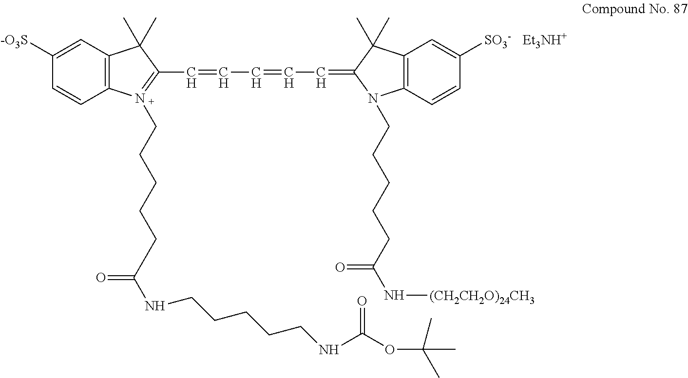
C1([-O3S])=CC2=C(C=C1)N(CCCCCC(NCCCCCNC(OC(C)(C)C)=O)=O)=C(C=CC=CC=C1N(CCCCCC(N[(CH2CH2O)24CH3])=O)C3=C(C1(C)C)C=C([SO3-])C=C3)C2(C)C.[Et3NH+]
